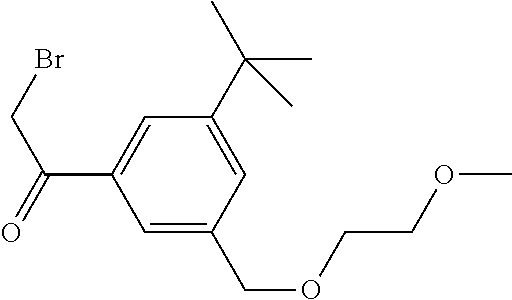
C1=C(C(C)(C)C)C=C(C(CBr)=O)C=C1COCCOC
